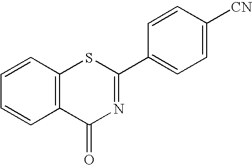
C1=CC2=C(C=C1)C(=O)N=C(C1=CC=C([CN])C=C1)S2
